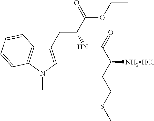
C1(CC(C(OCC)=O)NC(C([NH2HCl])CCSC)=O)=CN(C)C2=C1C=CC=C2
